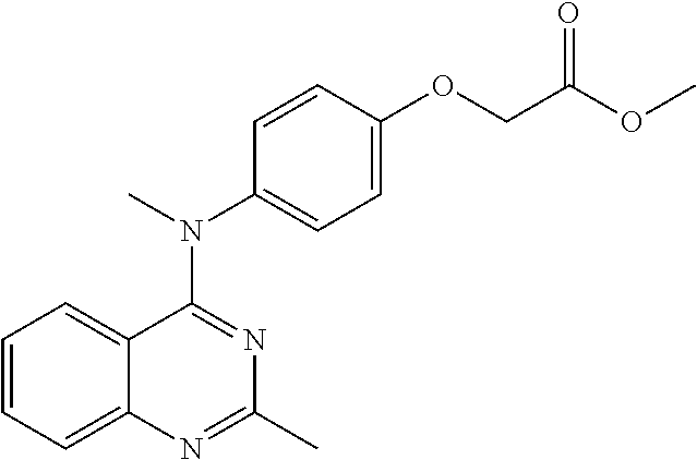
C12=CC=CC=C1C(N(C)C1=CC=C(OCC(OC)=O)C=C1)=NC(C)=N2
